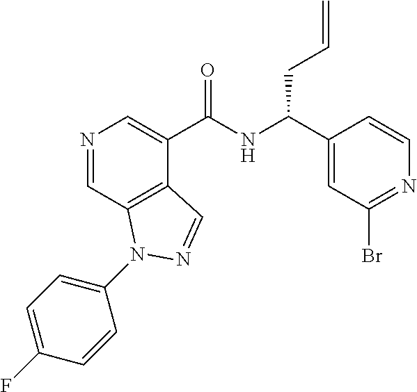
N1=CC2=C(C(C(NC(C3=CC(Br)=NC=C3)CC=C)=O)=C1)C=NN2C1=CC=C(F)C=C1
